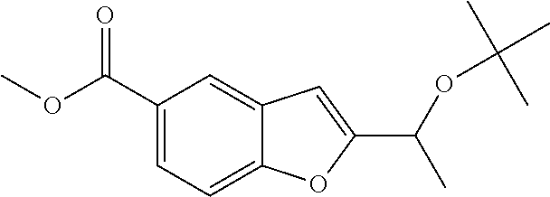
C1=C(C(OC)=O)C=C2C(=C1)OC(C(OC(C)(C)C)C)=C2
